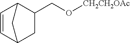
C1(CO[CH2CH2OAc])C2C=CC(C1)C2
